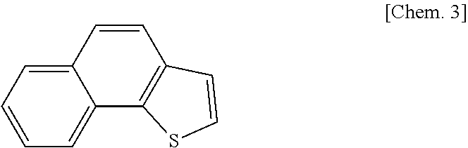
C12=CC=CC=C1C1=C(C=C2)C=CS1
